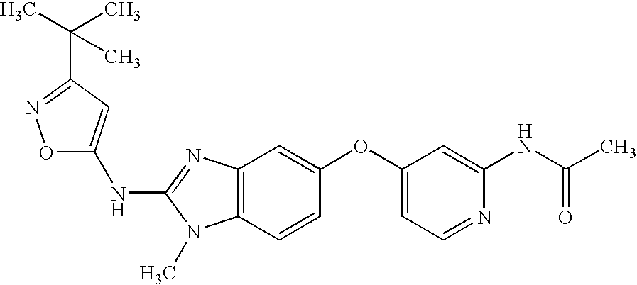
O1C(NC2=NC3=C(N2C)C=CC(OC2=CC=NC(NC(C)=O)=C2)=C3)=CC(C(C)(C)C)=N1
